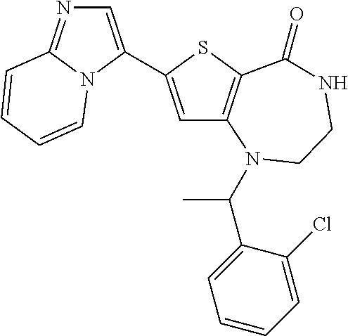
C1=C(C2=CC3=C(S2)C(=O)NCCN3C(C)C2=CC=CC=C2Cl)N2C(=N1)C=CC=C2
